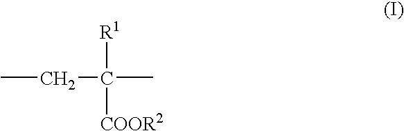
CCC([R1])(C)[COOR2]
